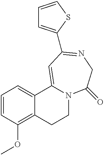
C1C2=C(OC)C=CC=C2C2=CC(C3=CC=CS3)=NCC(=O)N2C1
